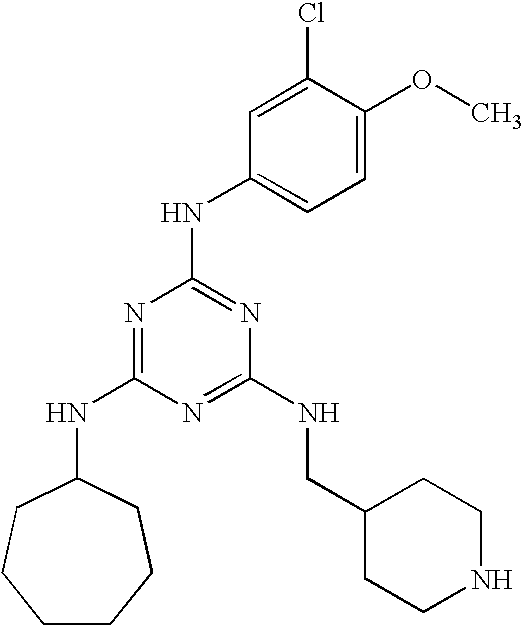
C1CCCC(NC2=NC(NC3=CC=C(OC)C(Cl)=C3)=NC(NCC3CCNCC3)=N2)CC1
